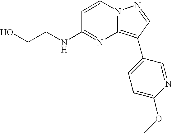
OCCNC1=NC2=C(C3=CC=C(OC)N=C3)C=NN2C=C1
